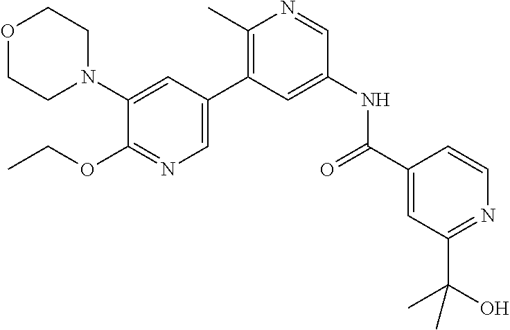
O1CCN(C2=CC(C3=C(C)N=CC(NC(C4=CC(C(O)(C)C)=NC=C4)=O)=C3)=CN=C2OCC)CC1
